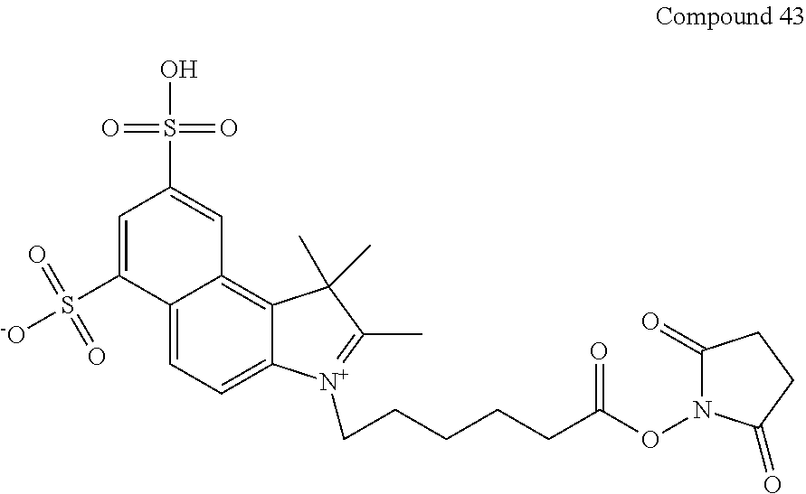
C12=CC=C3C(=C1C=C(S(O)(=O)=O)C=C2S([-O])(=O)=O)C(C)(C)C(C)=[N+]3CCCCCC(ON1C(=O)CCC1=O)=O
